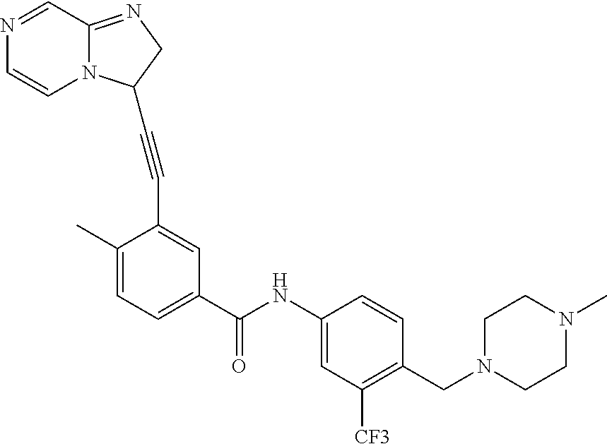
N1=CC2=NCC(C#CC3=CC(C(NC4=CC([CF3])=C(CN5CCN(C)CC5)C=C4)=O)=CC=C3C)N2C=C1
